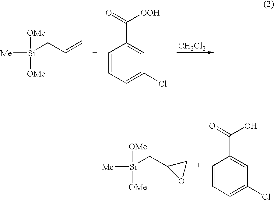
[Si](CC=C)([Me])([OMe])[OMe].C1=CC=C(Cl)C=C1C(=O)[OOH].[CH2Cl2].[Me][Si]([OMe])([OMe])CC1OC1.C1=CC=C(Cl)C=C1C(=O)O
